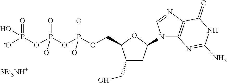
C1(CO)CC(N2C=NC3=C2N=C(N)NC3=O)OC1COP(OP(OP([-O])(=O)O)(=O)[-O])(=O)[-O].[3Et3NH+]
